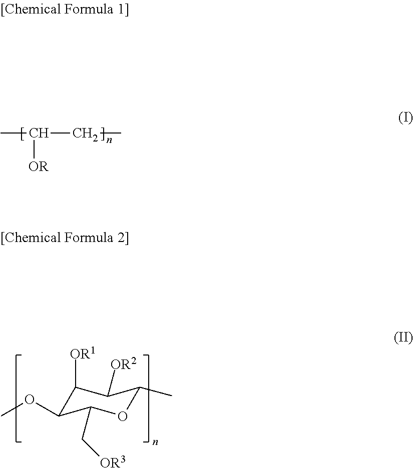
C(CC)([OR])C.C1([OR1])C(OC)C(C[OR3])OC(C)C1[OR2]
